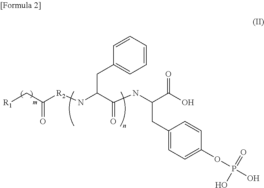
[R1]CC([R2]NC(C(NC(C(O)=O)CC1=CC=C(OP(O)(=O)O)C=C1)=O)CC1=CC=CC=C1)=O
